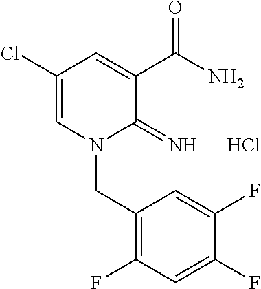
C1(Cl)=CN(CC2=C(F)C=C(F)C(F)=C2)C(=N)C(C(N)=O)=C1.Cl
